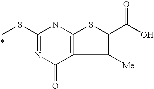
C1(SC)=NC(=O)C2=C(N1)SC(C(O)=O)=C2[Me]
